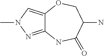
C12=NN(C)C=C1OCC(N)C(=O)N2
